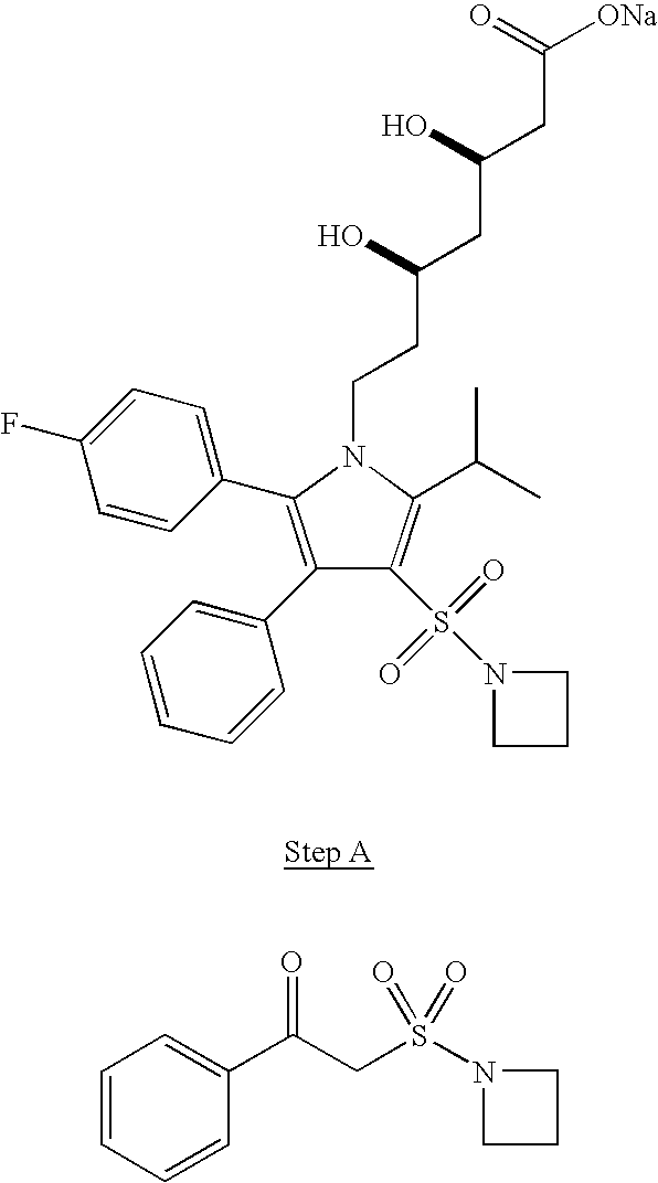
N1(CCC(CC(CC([ONa])=O)O)O)C(C2=CC=C(F)C=C2)=C(C2=CC=CC=C2)C(S(N2CCC2)(=O)=O)=C1C(C)C.C1=CC=CC(C(CS(N2CCC2)(=O)=O)=O)=C1
